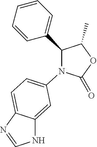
O1C(=O)N(C2=CC=C3C(=C2)NC=N3)C(C2=CC=CC=C2)C1C
